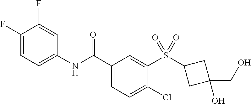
C1(F)=CC=C(NC(C2=CC=C(Cl)C(S(=O)(=O)C3CC(CO)(O)C3)=C2)=O)C=C1F
